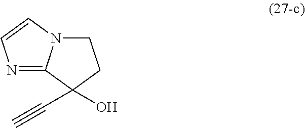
N1=C2N(C=C1)CCC2(C#C)O
